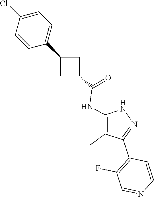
N1C(NC(C2CC(C3=CC=C(Cl)C=C3)C2)=O)=C(C)C(C2=C(F)C=NC=C2)=N1
